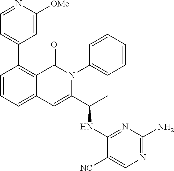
C1(C2=C3C(=CC=C2)C=C(C(C)NC2=NC(N)=NC=C2[NC])N(C2=CC=CC=C2)C3=O)=CC=NC([OMe])=C1
